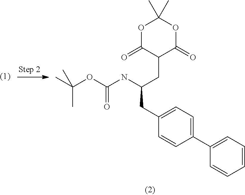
C1(CC(NC(OC(C)(C)C)=O)CC2C(=O)OC(C)(C)OC2=O)=CC=C(C2=CC=CC=C2)C=C1
